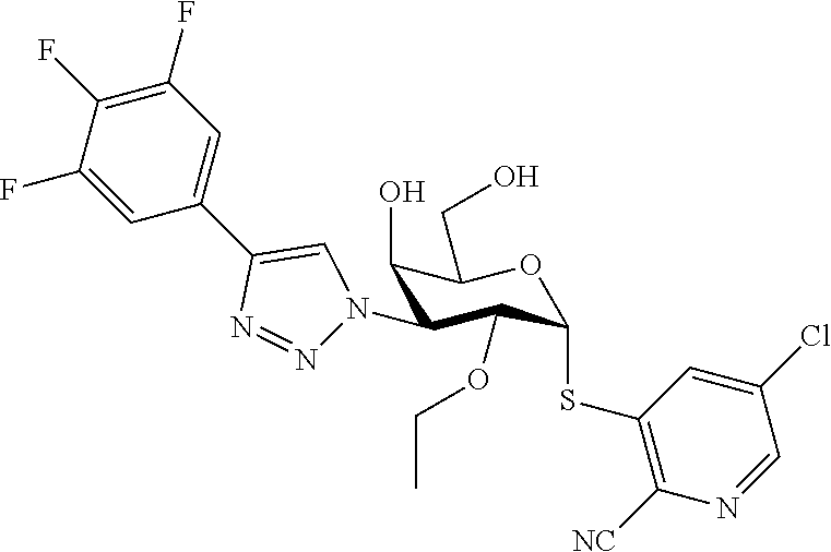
C1=C(F)C(F)=C(F)C=C1C1=CN(C2C(O)C(CO)OC(SC3=C([NC])N=CC(Cl)=C3)C2OCC)N=N1
